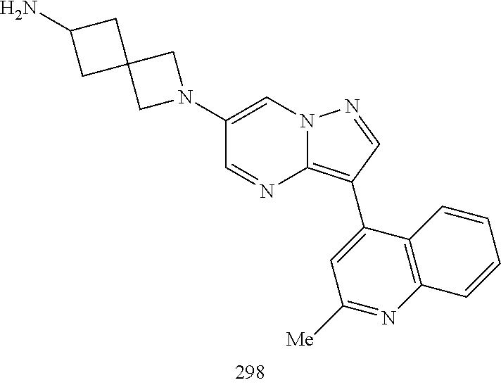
C1(C2=C3N=CC(N4CC5(C4)CC(N)C5)=CN3N=C2)=CC([Me])=NC2=C1C=CC=C2
